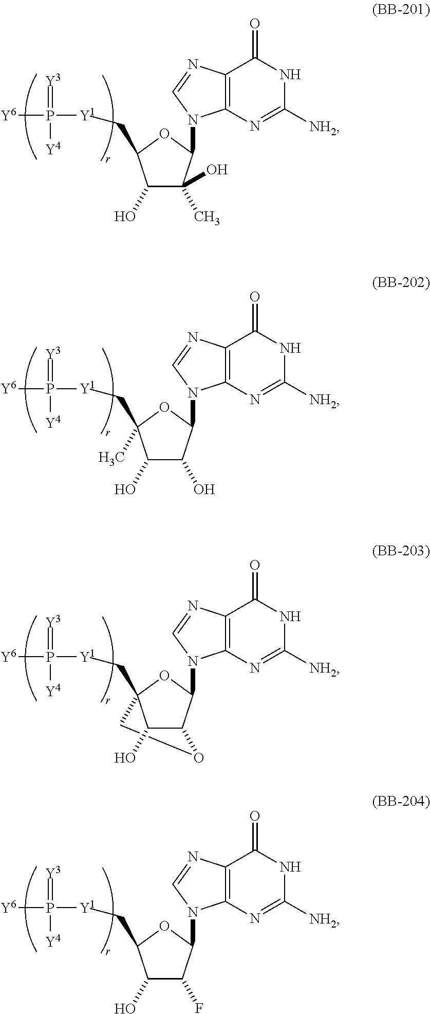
C1(O)C(C)(O)C(N2C3=C(C(=O)NC([NH2])=N3)N=C2)OC1C[Y1]P(=[Y3])([Y4])[Y6].C1(O)C(O)C(N2C3=C(C(=O)NC([NH2])=N3)N=C2)OC1(C[Y1]P(=[Y3])([Y4])[Y6])C.C12C(N3C4=C(C(=O)NC([NH2])=N4)N=C3)OC(C[Y1]P(=[Y3])([Y4])[Y6])(CO1)C2O.C1(O)C(F)C(N2C3=C(C(=O)NC([NH2])=N3)N=C2)OC1C[Y1]P(=[Y3])([Y4])[Y6]
